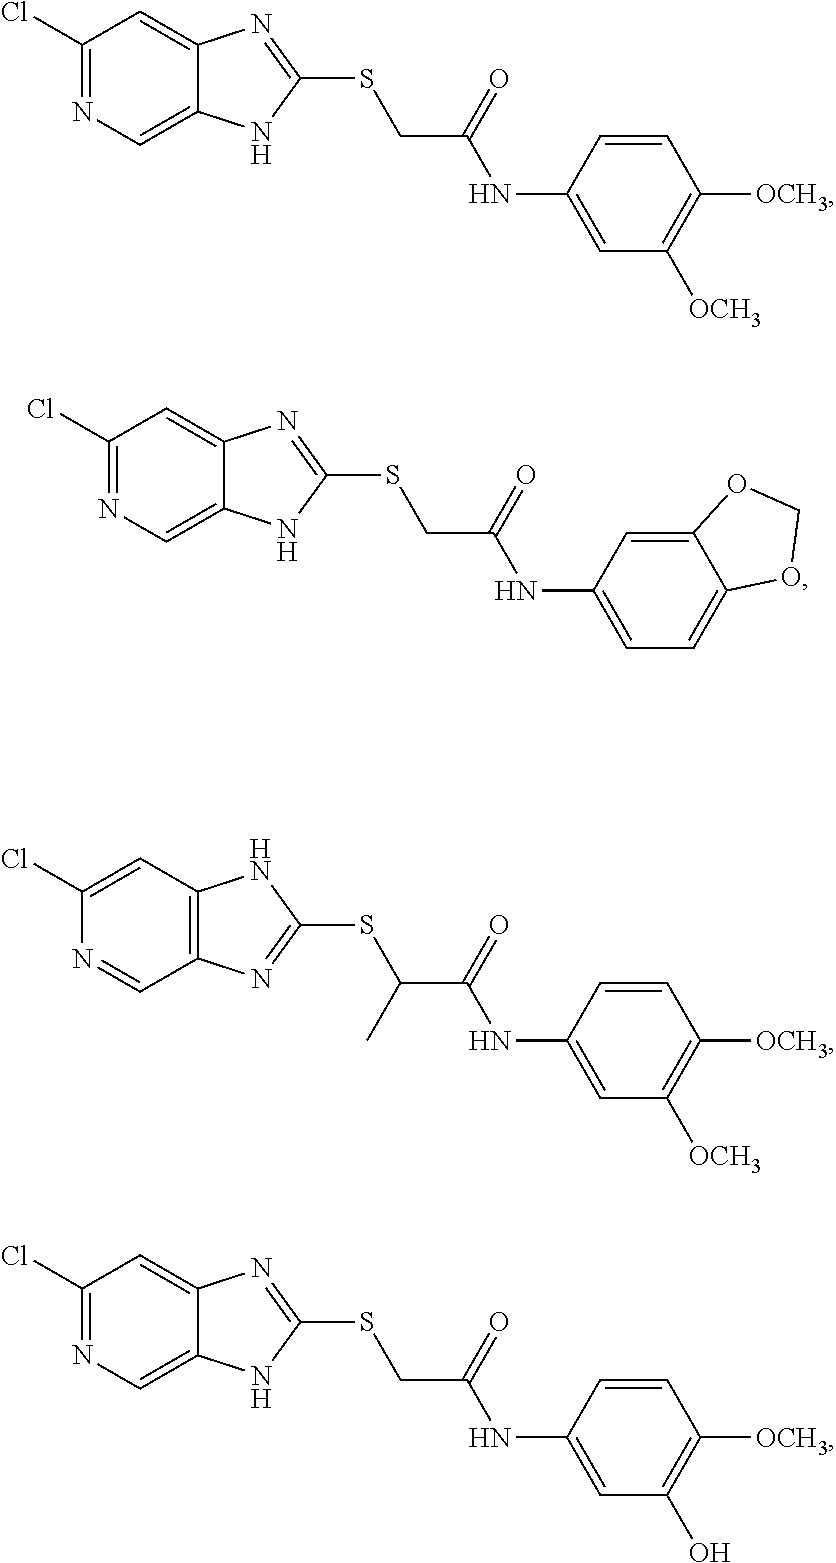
C1(Cl)=NC=C2C(=C1)N=C(SCC(NC1=CC([OCH3])=C([OCH3])C=C1)=O)N2.C1(Cl)=NC=C2C(=C1)N=C(SCC(NC1=CC=C3C(=C1)OCO3)=O)N2.C1(Cl)=CC2=C(C=N1)N=C(SC(C(NC1=CC([OCH3])=C([OCH3])C=C1)=O)C)N2.C1(Cl)=NC=C2C(=C1)N=C(SCC(NC1=CC(O)=C([OCH3])C=C1)=O)N2
